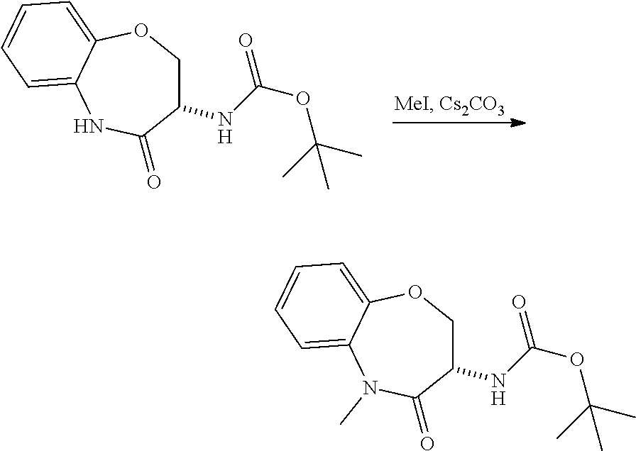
C1(NC(=O)OC(C)(C)C)COC2=CC=CC=C2NC1=O.C1(NC(=O)OC(C)(C)C)COC2=CC=CC=C2N(C)C1=O
